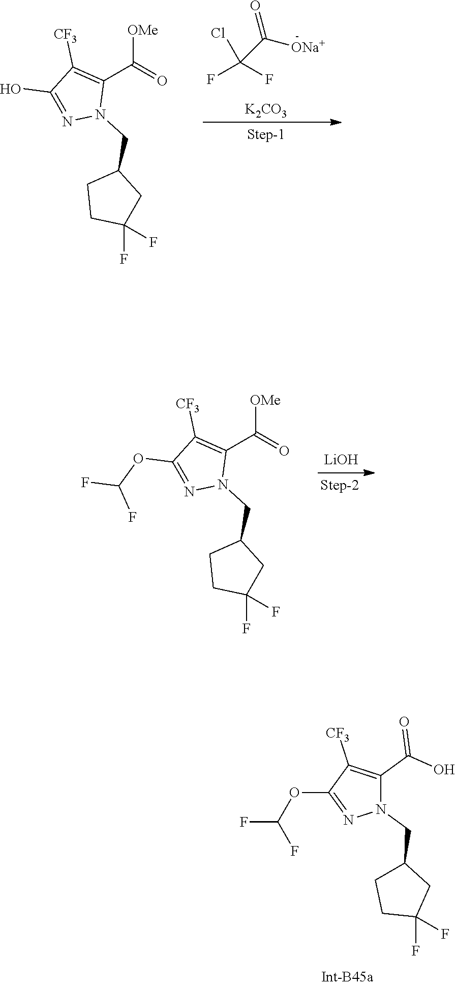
[K2CO3].[OMe]C(=O)C1=C([CF3])C(O)=NN1CC1CCC(F)(F)C1.C(C([ONa+])=O)(Cl)(F)F.[OMe]C(=O)C1=C([CF3])C(OC(F)F)=NN1CC1CCC(F)(F)C1.[LiOH].O(C(F)F)C1=NN(CC2CCC(F)(F)C2)C(C(=O)O)=C1[CF3]
